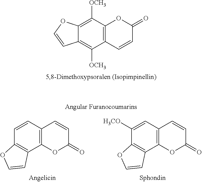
C12=C([OCH3])C3=C(C([OCH3])=C1C=CO2)C=CC(=O)O3.C12=C(C=CC3=C1C=CO3)C=CC(=O)O2.C12=C(C=C([H3CO])C3=C1C=CO3)C=CC(=O)O2
